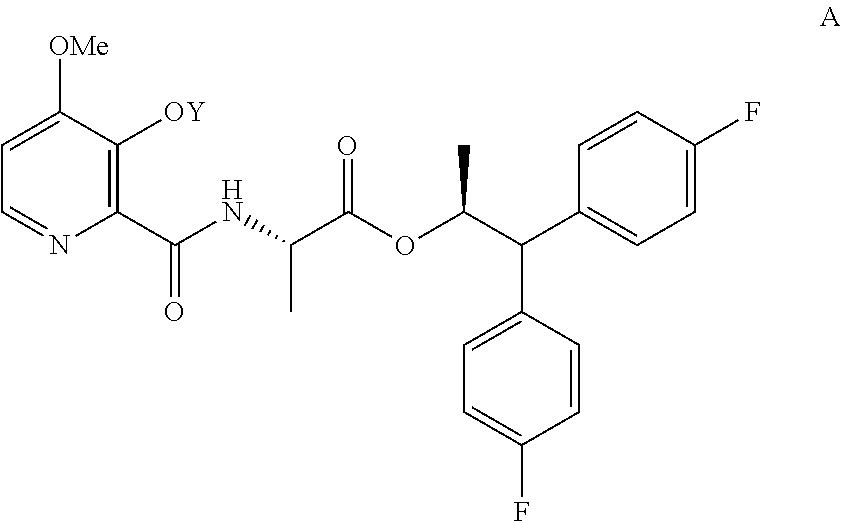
C1=C([OMe])C([OY])=C(C(NC(C(OC(C(C2=CC=C(F)C=C2)C2=CC=C(F)C=C2)C)=O)C)=O)N=C1
